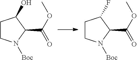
C1CN([Boc])C(C(OC)=O)C1O.C1CN([Boc])C(C(OC)=O)C1F
